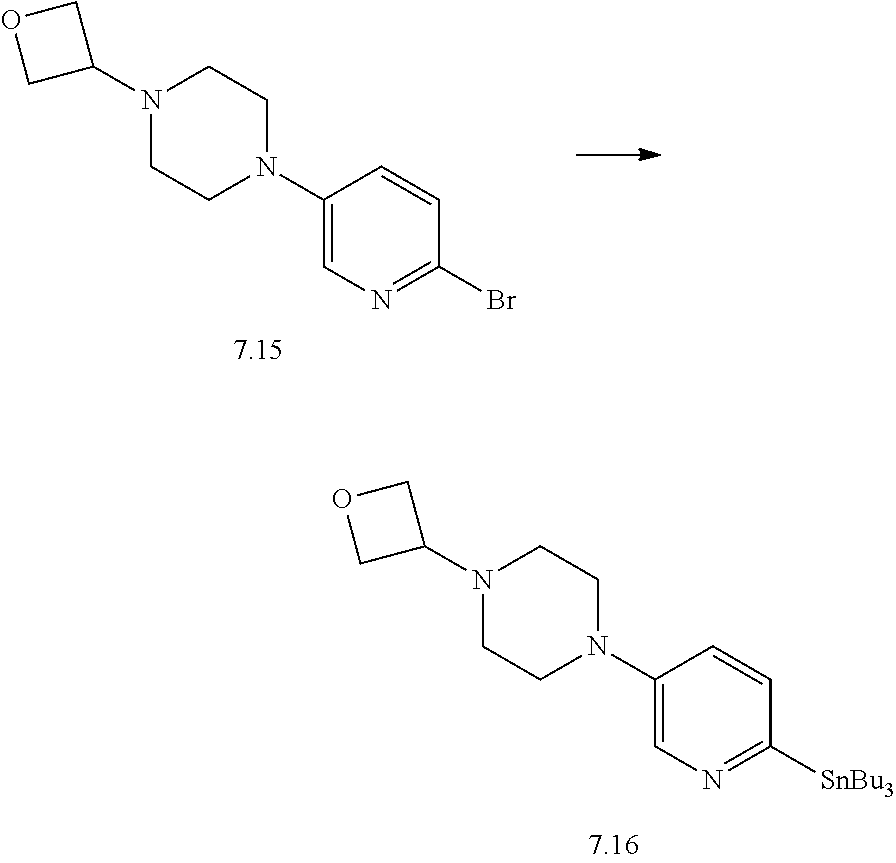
C1(Br)=NC=C(N2CCN(C3COC3)CC2)C=C1.C1([SnBu3])=NC=C(N2CCN(C3COC3)CC2)C=C1
